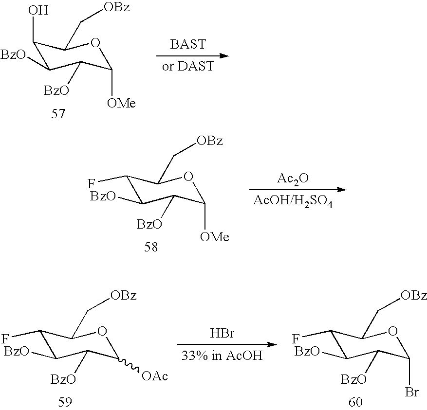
C1(O)C([BzO])C([BzO])C([OMe])OC1C[OBz].C1(F)C([BzO])C([BzO])C([OMe])OC1C[OBz].[Ac2O].C1(F)C([BzO])C([BzO])C([OAc])OC1C[OBz].C1(F)C([BzO])C([BzO])C(Br)OC1C[OBz].Br.[33% in AcOH]
